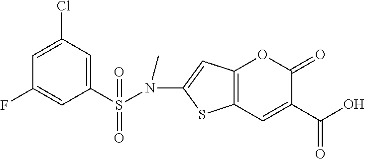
C12=C(C=C(C(O)=O)C(=O)O1)SC(N(S(C1=CC(Cl)=CC(F)=C1)(=O)=O)C)=C2
